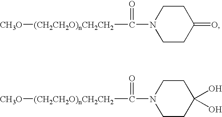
C([(CH2CH2O)nCH2CH2][CH3O])(N1CCC(=O)CC1)=O.C([(CH2CH2O)nCH2CH2][CH3O])(N1CCC(O)(O)CC1)=O
